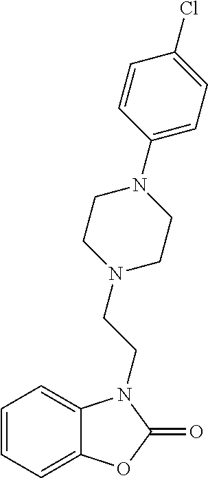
C1=CC=C2C(=C1)N(CCN1CCN(C3=CC=C(Cl)C=C3)CC1)C(=O)O2
